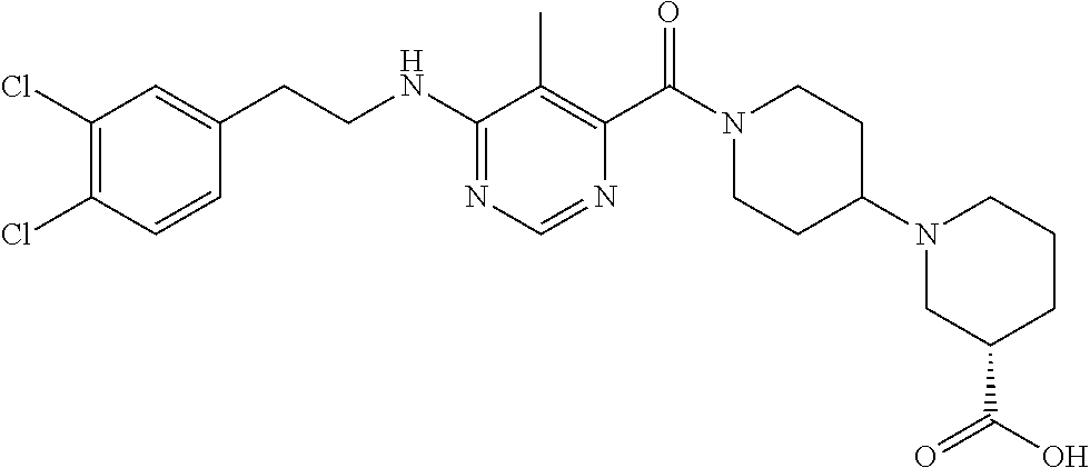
C1(NCCC2=CC(Cl)=C(Cl)C=C2)=NC=NC(C(N2CCC(N3CC(C(=O)O)CCC3)CC2)=O)=C1C
